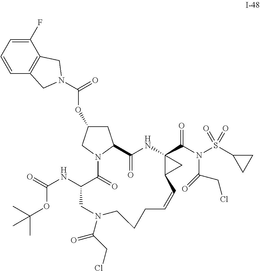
C1(F)=CC=CC2=C1CN(C(=O)OC1CC3N(C1)C(=O)C(NC(=O)OC(C)(C)C)CN(C(CCl)=O)CCCC=CC1C(C(N(S(C4CC4)(=O)=O)C(=O)CCl)=O)(NC3=O)C1)C2
